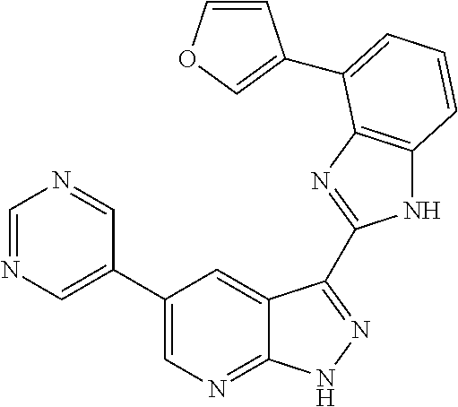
N1C2=C(N=C1C1=NNC3=NC=C(C4=CN=CN=C4)C=C31)C(C1=COC=C1)=CC=C2
